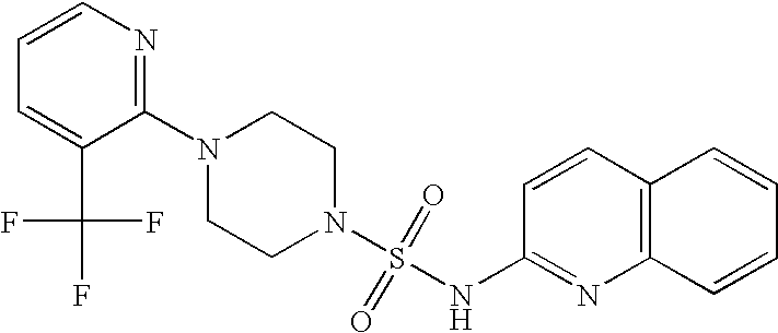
N1(C2=NC=CC=C2C(F)(F)F)CCN(S(=O)(=O)NC2=NC3=C(C=C2)C=CC=C3)CC1
